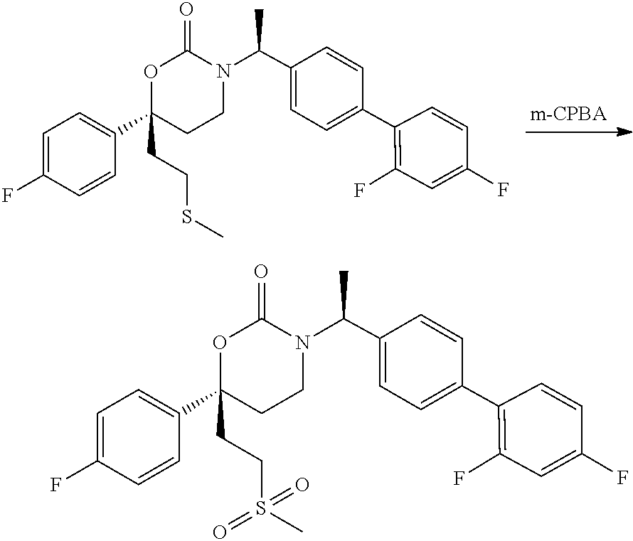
N1(C(C2=CC=C(C3=C(F)C=C(F)C=C3)C=C2)C)C(=O)OC(CCS(C)(=O)=O)(C2=CC=C(F)C=C2)CC1.N1(C(C2=CC=C(C3=C(F)C=C(F)C=C3)C=C2)C)C(=O)OC(CCSC)(C2=CC=C(F)C=C2)CC1
